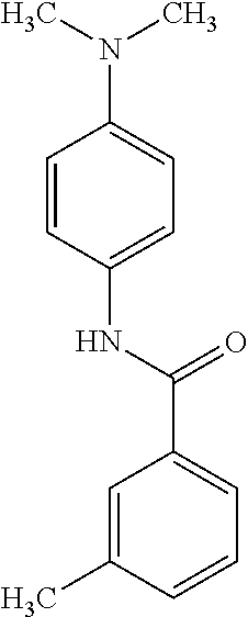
C1=CC(NC(C2=CC=CC(C)=C2)=O)=CC=C1N(C)C
